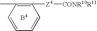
C1([Z4][CONR10R11])=C(C)C=CC=C1
